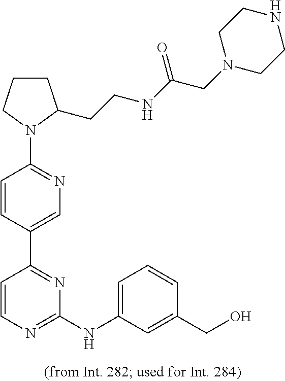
C1CCN(C2=NC=C(C3=NC(NC4=CC=CC(CO)=C4)=NC=C3)C=C2)C1CCNC(CN1CCNCC1)=O
